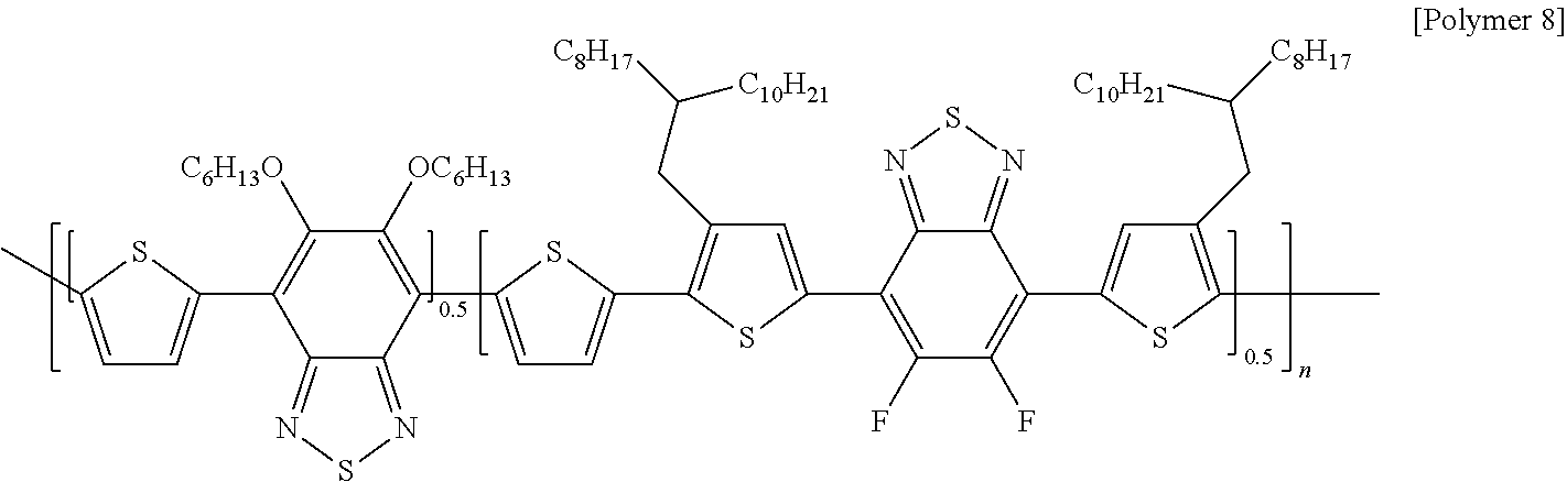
C1(C2=CC(CC([C8H17])[C10H21])=C(C3=CC=C(C4=C([OC6H13])C([C6H13O])=C(C5=CC=C(C)S5)C5=NSN=C54)S3)S2)=C(F)C(F)=C(C2=CC(CC([C8H17])[C10H21])=C(C)S2)C2=NSN=C12
